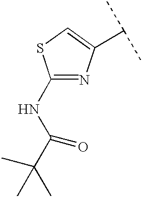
C1(NC(C(C)(C)C)=O)=NC(C(C)C)=CS1
